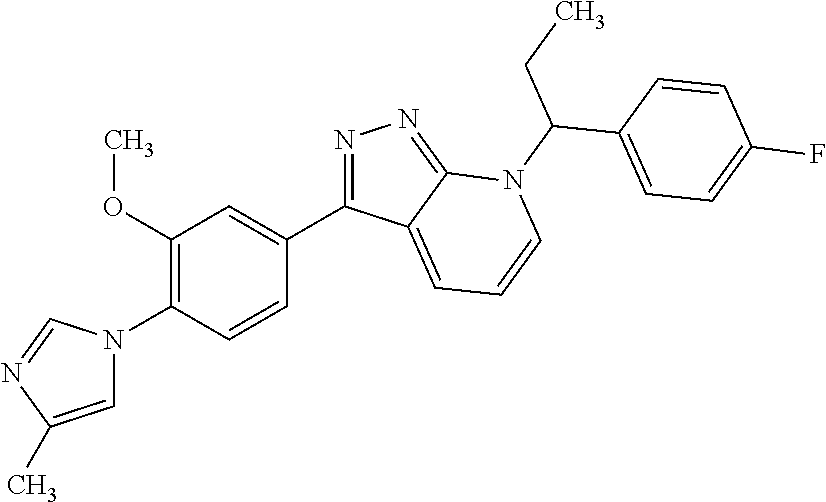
C1(C2=NN=C3C2=CC=CN3C(CC)C2=CC=C(F)C=C2)=CC(OC)=C(N2C=C(C)N=C2)C=C1
